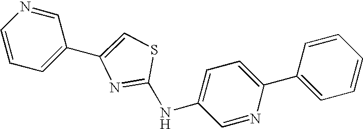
C1=CC(C2=CC=C(NC3=NC(C4=CC=CN=C4)=CS3)C=N2)=CC=C1
